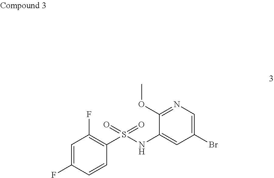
C1=C(F)C=CC(S(NC2=CC(Br)=CN=C2OC)(=O)=O)=C1F
